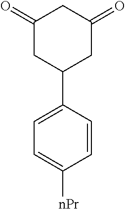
C1(=O)CC(C2=CC=C([nPr])C=C2)CC(=O)C1
